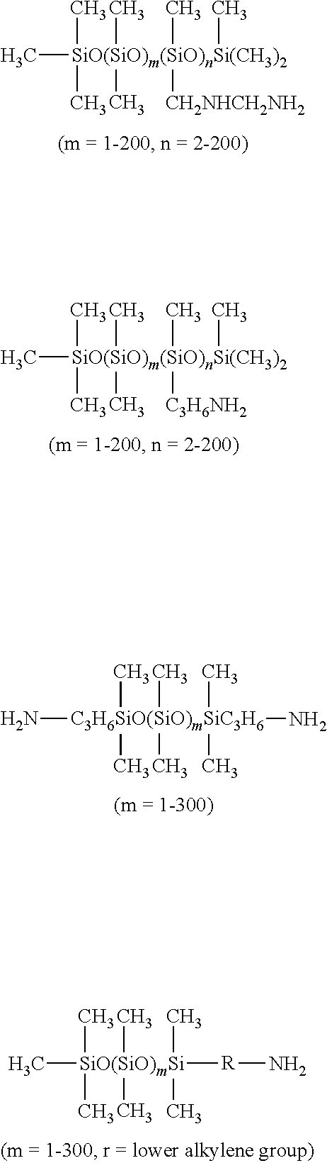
N[C3H6SiO(SiO)mSiC3H6](C)(C)(C)(N)(C)(C)C.C[SiO(SiO)m(SiO)nSi(CH3)2](C)(C)(C)(C)(C)(C)[CH2NHCH2NH2].C[SiO(SiO)m(SiO)nSi(CH3)2](C)(C)(C)(C)(C)(C)[C3H6NH2].C[SiO(SiO)mSi](C)(C)(C)([R]N)(C)(C)C
